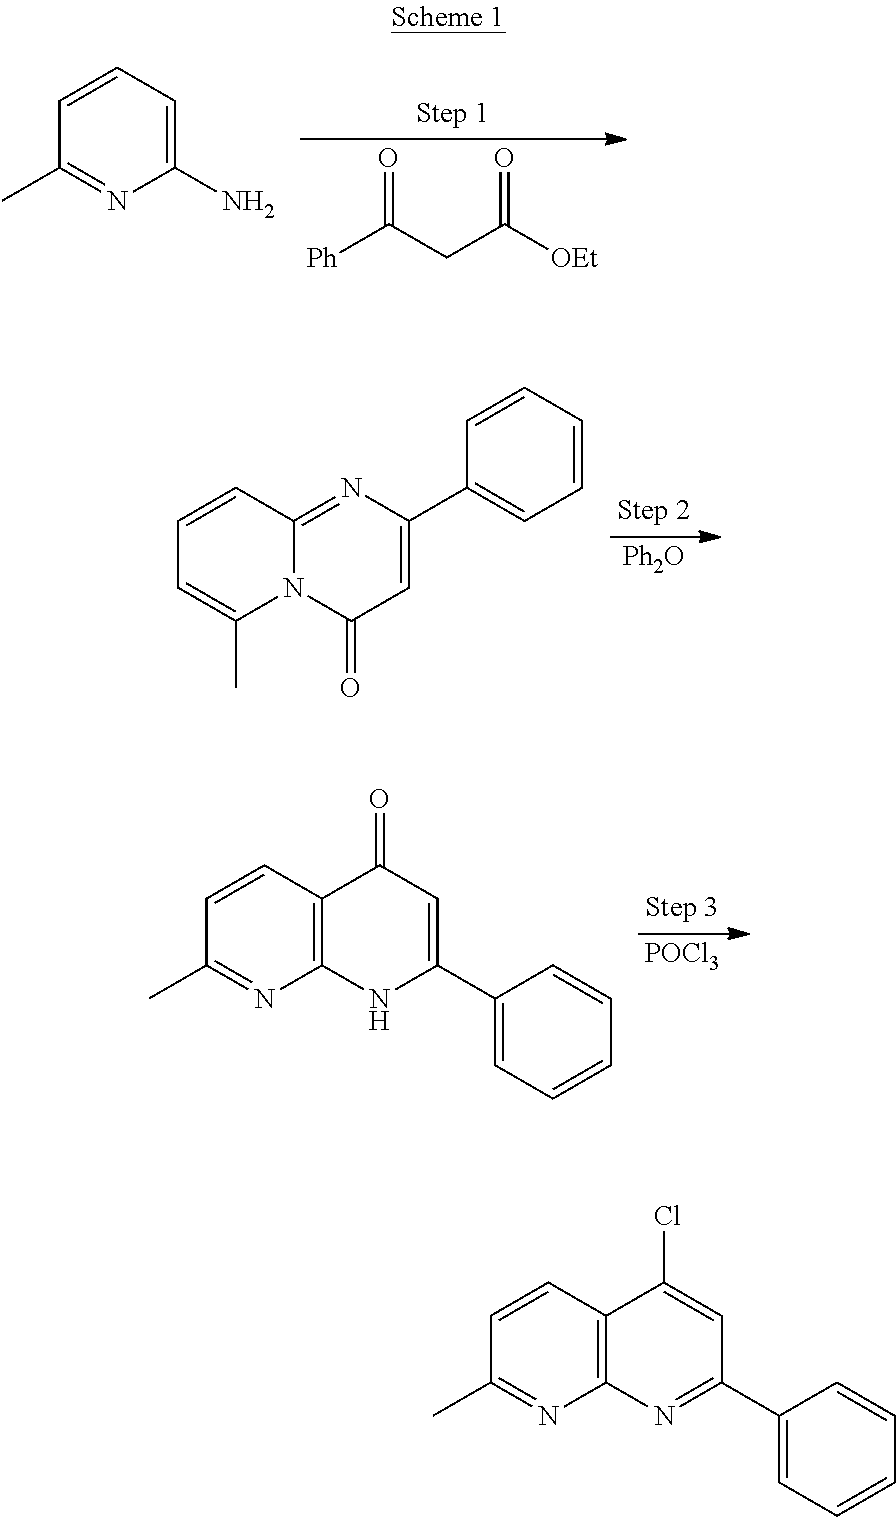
[Ph]C(=O)CC(=O)[OEt].C1=CC(C)=NC(N)=C1.[Ph2O].C1=CC2=NC(C3=CC=CC=C3)=CC(=O)N2C(C)=C1.C1=CC(C)=NC2=C1C(=O)C=C(C1=CC=CC=C1)N2.[POCl3].C1=CC(C)=NC2=C1C(Cl)=CC(C1=CC=CC=C1)=N2
